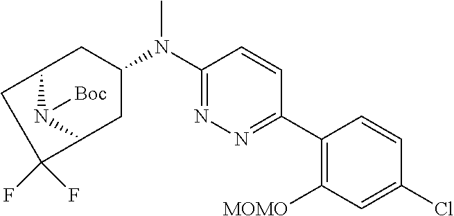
C12N([Boc])C(CC(N(C3=NN=C(C4=C([MOMO])C=C(Cl)C=C4)C=C3)C)C1)C(F)(F)C2
